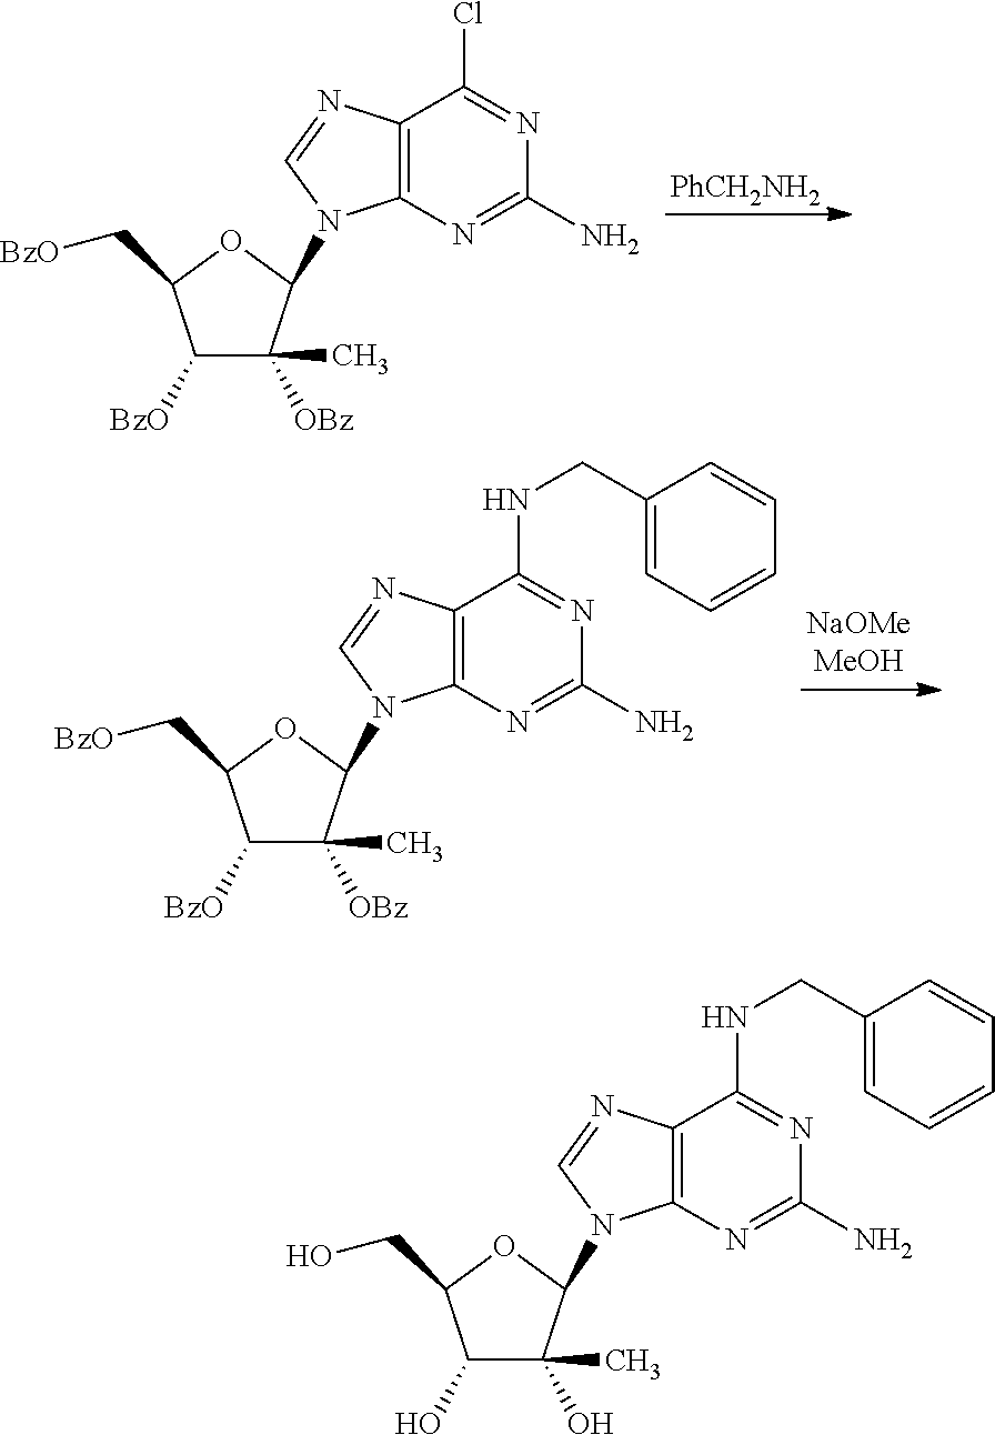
C1([BzO])C([OBz])(C)C(N2C3=C(C(Cl)=NC(N)=N3)N=C2)OC1C[BzO].[PhCH2NH2].C1([BzO])C([OBz])(C)C(N2C3=C(C(NCC4=CC=CC=C4)=NC(N)=N3)N=C2)OC1C[BzO].C1(O)C(O)(C)C(N2C3=C(C(NCC4=CC=CC=C4)=NC(N)=N3)N=C2)OC1CO
